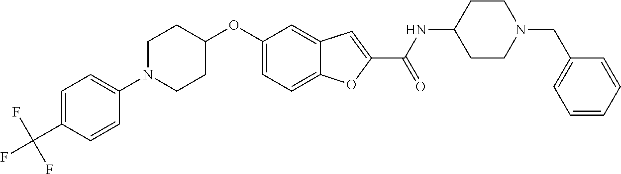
N1(C2=CC=C(C(F)(F)F)C=C2)CCC(OC2=CC=C3C(=C2)C=C(C(=O)NC2CCN(CC4=CC=CC=C4)CC2)O3)CC1
